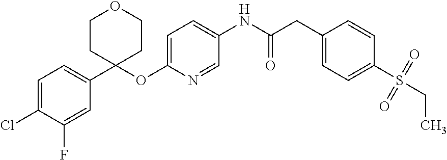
C1CC(C2=CC=C(Cl)C(F)=C2)(OC2=CC=C(NC(CC3=CC=C(S(CC)(=O)=O)C=C3)=O)C=N2)CCO1
